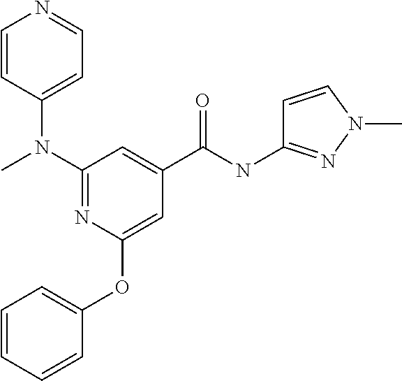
N(C1=NC(OC2=CC=CC=C2)=CC(C(NC2=NN(C)C=C2)=O)=C1)(C1=CC=NC=C1)C
